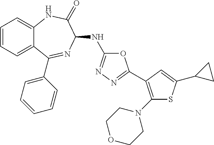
C1(N2CCOCC2)=C(C2=NN=C(NC3N=C(C4=CC=CC=C4)C4=CC=CC=C4NC3=O)O2)C=C(C2CC2)S1
